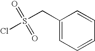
C1=C(CS(Cl)(=O)=O)C=CC=C1
